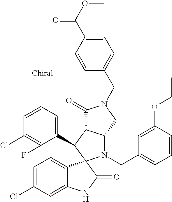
C1(C2C3C(N(CC4=CC=CC(OCC)=C4)C24C2=CC=C(Cl)C=C2NC4=O)CN(CC2=CC=C(C(OC)=O)C=C2)C3=O)=CC=CC(Cl)=C1F
